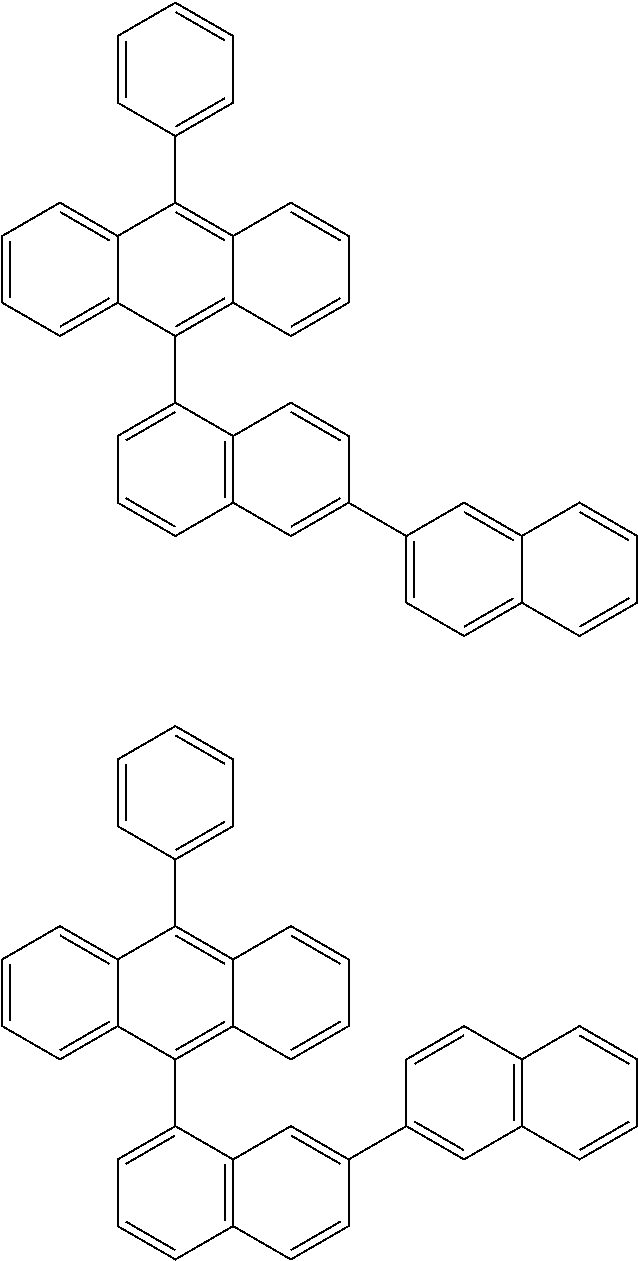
C1=CC=C2C(=C1)C(C1=CC=CC=C1)=C1C(=C2C2=CC=CC3=C2C=CC(C2=CC=C4C(=C2)C=CC=C4)=C3)C=CC=C1.C1=CC=C2C(=C1)C(C1=CC=CC=C1)=C1C(=C2C2=CC=CC3=C2C=C(C2=CC4=C(C=C2)C=CC=C4)C=C3)C=CC=C1
